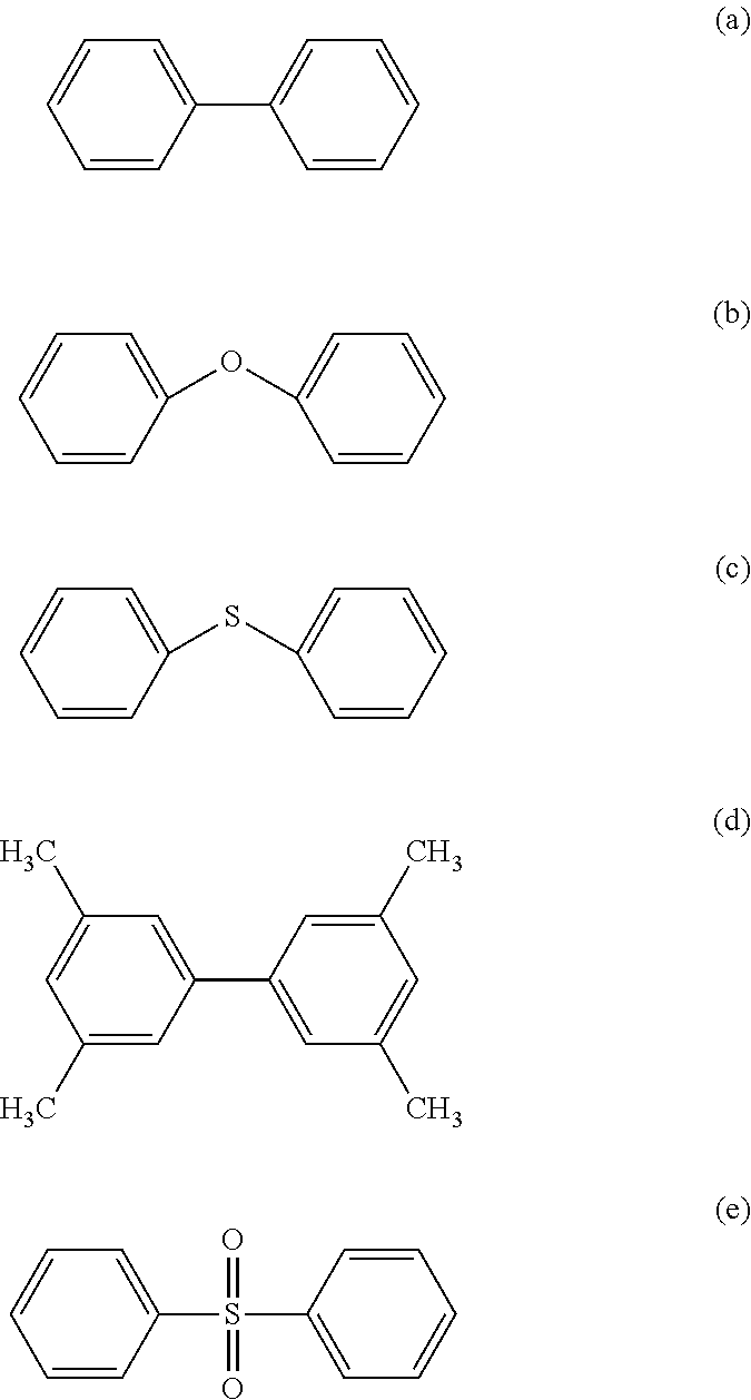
C1=CC=CC=C1C1=CC=CC=C1.C1=CC=CC=C1OC1=CC=CC=C1.C1=CC=CC=C1SC1=CC=CC=C1.C1=C(C)C=C(C)C=C1C1=CC(C)=CC(C)=C1.C1(S(C2=CC=CC=C2)(=O)=O)=CC=CC=C1
